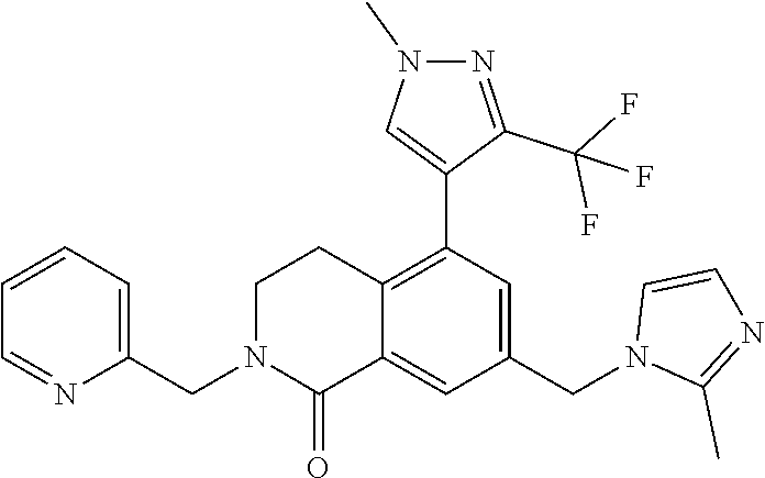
C1=CC=NC(CN2C(=O)C3=CC(CN4C(C)=NC=C4)=CC(C4=CN(C)N=C4C(F)(F)F)=C3CC2)=C1
